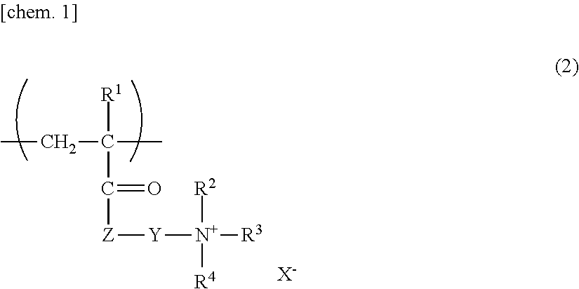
CCC([R1])(C([Z][Y][N+]([R2])([R3])[R4])=O)C.[X-]
